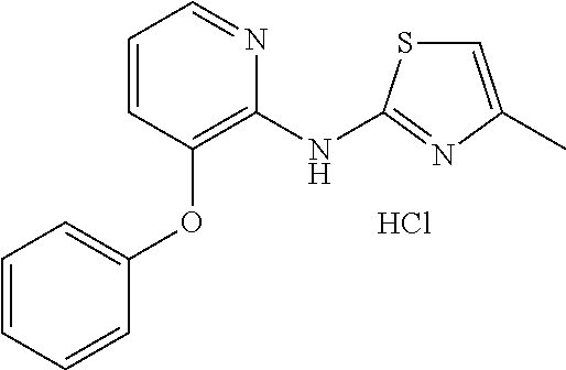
Cl.O(C1=C(NC2=NC(C)=CS2)N=CC=C1)C1=CC=CC=C1
